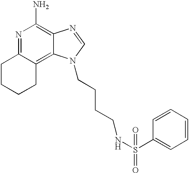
N1=C2C(=C3C(=C1N)N=CN3CCCCNS(C1=CC=CC=C1)(=O)=O)CCCC2
